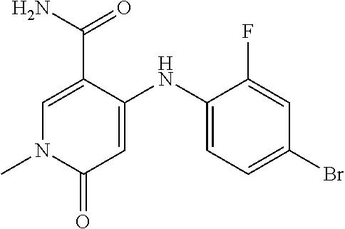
C1=C(C(N)=O)C(NC2=CC=C(Br)C=C2F)=CC(=O)N1C
